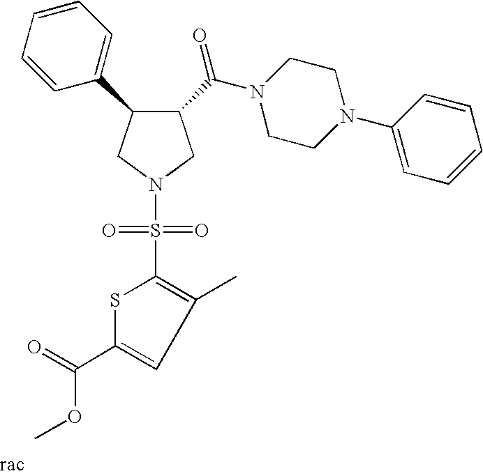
C1(C(N2CCN(C3=CC=CC=C3)CC2)=O)C(C2=CC=CC=C2)CN(S(=O)(=O)C2=C(C)C=C(C(=O)OC)S2)C1
